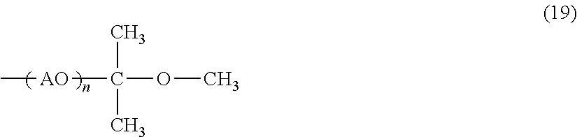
C[AO]C(OC)(C)C
